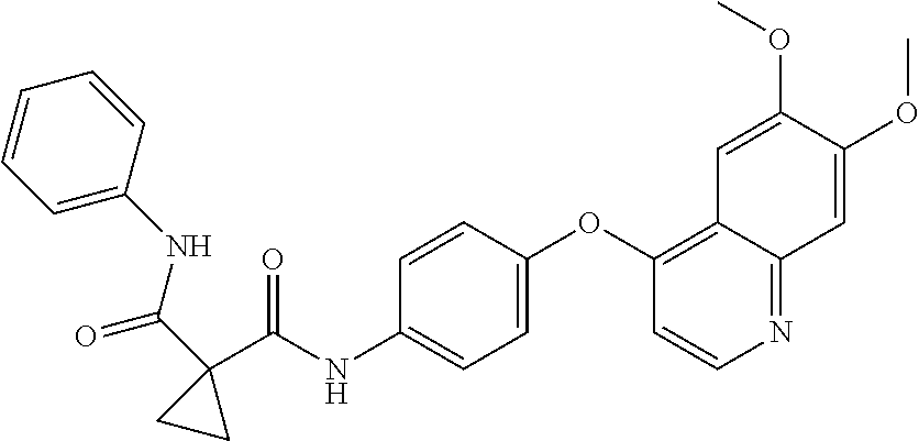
C1=C(OC2=C3C(=NC=C2)C=C(OC)C(OC)=C3)C=CC(NC(C2(C(NC3=CC=CC=C3)=O)CC2)=O)=C1
